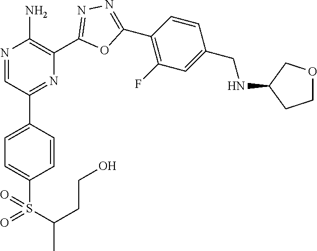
N1=CC(C2=CC=C(S(=O)(C(C)CCO)=O)C=C2)=NC(C2=NN=C(C3=C(F)C=C(CNC4CCOC4)C=C3)O2)=C1N
